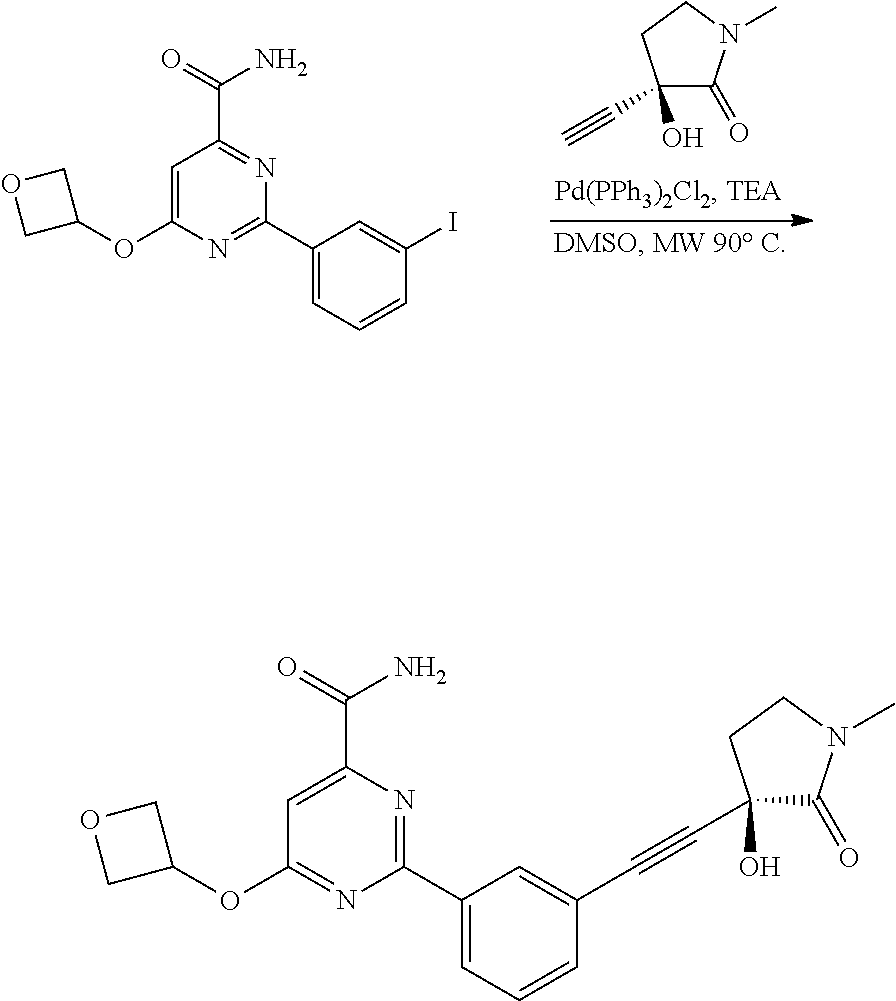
C1(C#C)(O)C(=O)N(C)CC1.C1=C(OC2COC2)N=C(C2=CC=CC(I)=C2)N=C1C(=O)N.C1=C(C(=O)N)N=C(C2=CC=CC(C#CC3(O)C(=O)N(C)CC3)=C2)N=C1OC1COC1
